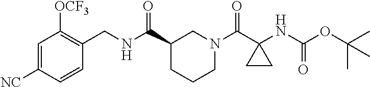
C1=C([NC])C=CC(CNC(C2CCCN(C(C3(NC(OC(C)(C)C)=O)CC3)=O)C2)=O)=C1[OCF3]
